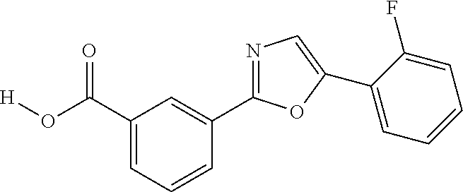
[H]OC(C1=CC=CC(C2=NC=C(C3=CC=CC=C3F)O2)=C1)=O
